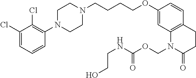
C1(Cl)=CC=CC(N2CCN(CCCCOC3=CC4=C(C=C3)CCC(=O)N4COC(=O)NCCO)CC2)=C1Cl
